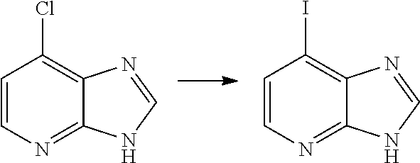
C1=CN=C2C(=C1Cl)N=CN2.C1=CN=C2C(=C1I)N=CN2
